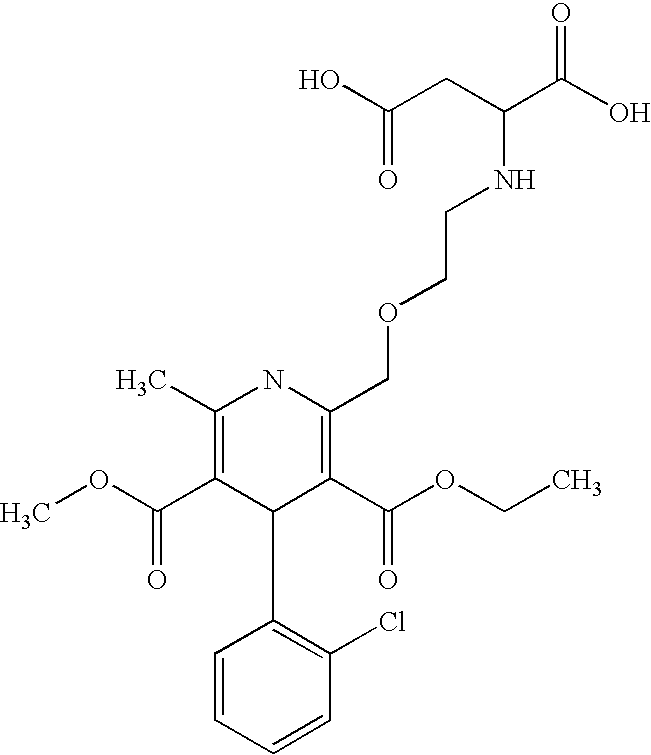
N1C(C)=C(C(OC)=O)C(C2=C(Cl)C=CC=C2)C(C(OCC)=O)=C1COCCNC(C(=O)O)CC(O)=O
